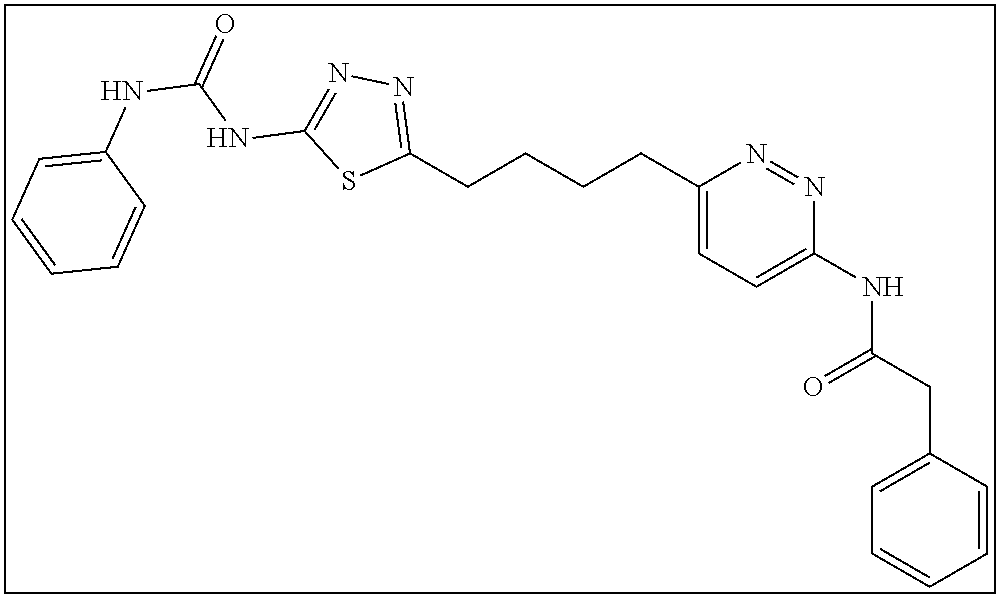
C1(CCCCC2=CC=C(NC(CC3=CC=CC=C3)=O)N=N2)=NN=C(NC(NC2=CC=CC=C2)=O)S1
